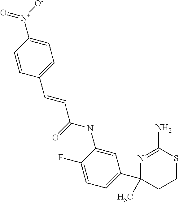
N1=C(N)SCCC1(C1=CC=C(F)C(NC(C=CC2=CC=C([N+](=O)[O-])C=C2)=O)=C1)C
